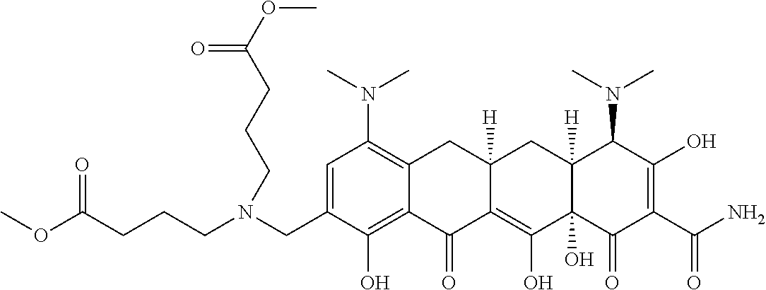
C1=C(CN(CCCC(OC)=O)CCCC(OC)=O)C(O)=C2C(=C1N(C)C)CC1([H])C(=C(O)C3(O)C([H])(C1)C(N(C)C)C(O)=C(C(N)=O)C3=O)C2=O
